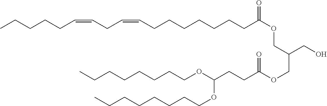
CCCCCC=CCC=CCCCCCCCC(OCC(COC(CCC(OCCCCCCCC)OCCCCCCCC)=O)CO)=O
